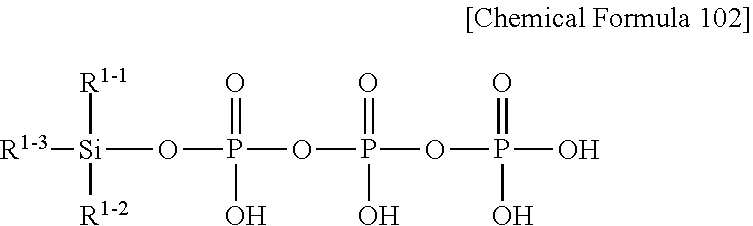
[R1-1][Si]([R1-3])([R1-2])OP(=O)(OP(=O)(OP(=O)(O)O)O)O
